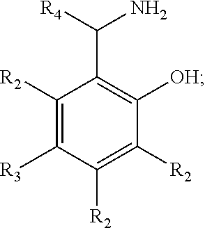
C1([R2])=C([R3])C([R2])=C([R2])C([OH])=C1C([R4])N
